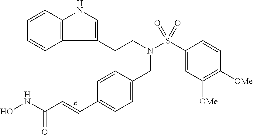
C12=C(C=CC=C1)NC=C2CCN(CC1=CC=C(C=CC(=O)NO)C=C1)S(C1=CC([OMe])=C([OMe])C=C1)(=O)=O
